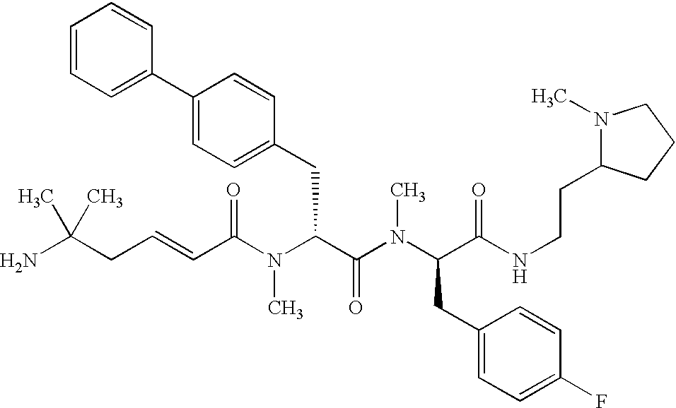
C(C(N(C(C(N(C(C(NCCC1N(C)CCC1)=O)CC1=CC=C(F)C=C1)C)=O)CC1=CC=C(C2=CC=CC=C2)C=C1)C)=O)=CCC(C)(N)C
